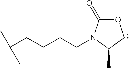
O1C(=O)N(CCCCC(C)C)C(C)C1
